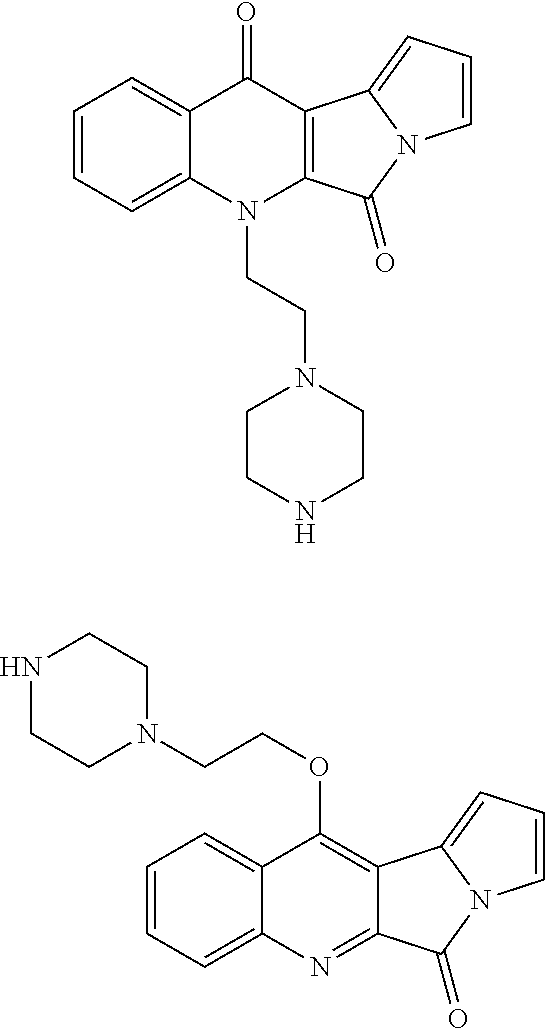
C1=CC=C2C(=C1)C(=O)C1=C(N2CCN2CCNCC2)C(=O)N2C1=CC=C2.C1=CC=C2C(=C1)C(OCCN1CCNCC1)=C1C(=N2)C(=O)N2C1=CC=C2
